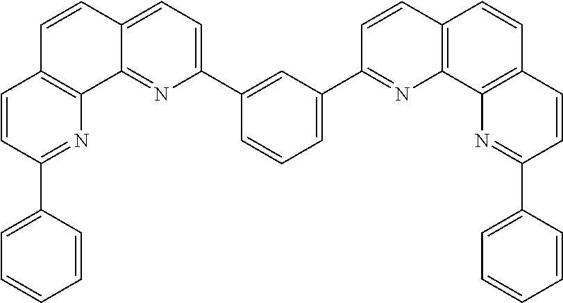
C1(C2=CC=C3C(=N2)C2=C(C=C3)C=CC(C3=CC=CC=C3)=N2)=CC(C2=NC3=C(C=C2)C=CC2=C3N=C(C3=CC=CC=C3)C=C2)=CC=C1
